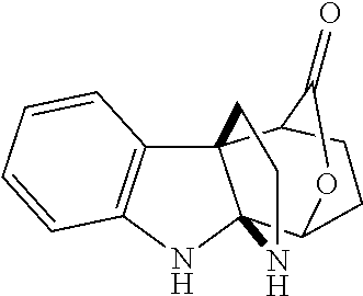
C12=C(NC34NCCC13C1CCC4OC1=O)C=CC=C2
